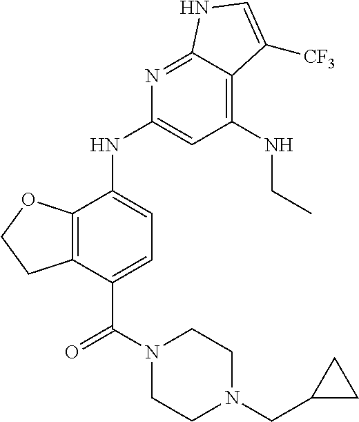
C12=C(C(NC3=CC(NCC)=C4C(=N3)NC=C4[CF3])=CC=C1C(=O)N1CCN(CC3CC3)CC1)OCC2
